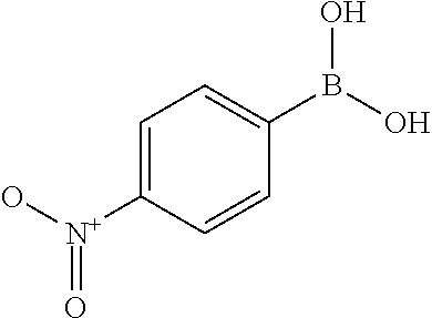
C1=C([N+](O)=O)C=CC(B(O)O)=C1
